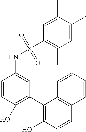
C1=CC(O)=C(C2=C(O)C=CC3=C2C=CC=C3)C=C1NS(C1=C(C)C=C(C)C(C)=C1)(=O)=O
